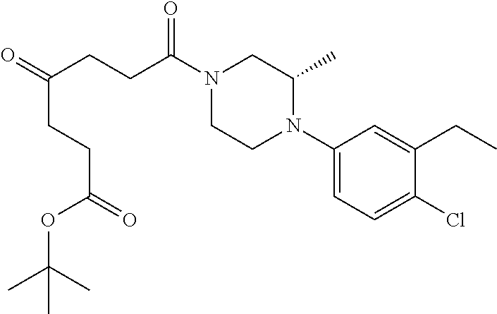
C1(N2CCN(C(CCC(=O)CCC(OC(C)(C)C)=O)=O)CC2C)=CC=C(Cl)C(CC)=C1
